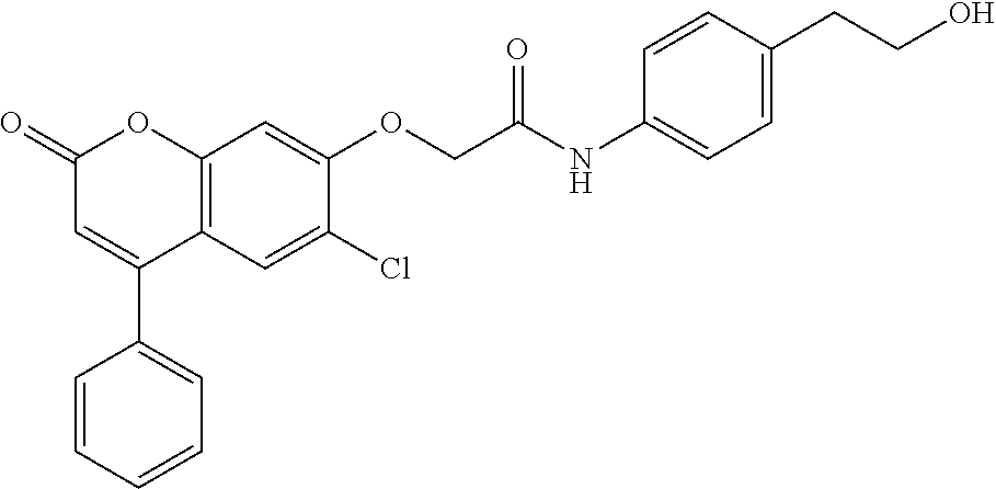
C12=C(C=C(Cl)C(OCC(NC3=CC=C(CCO)C=C3)=O)=C1)C(C1=CC=CC=C1)=CC(=O)O2
